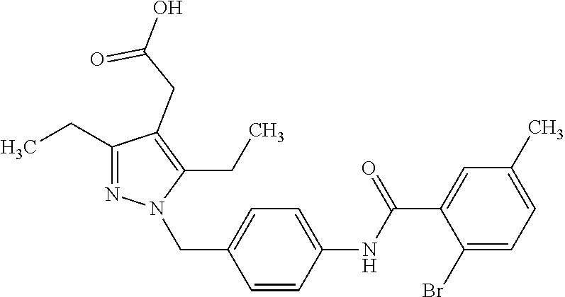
C1(CC)=NN(CC2=CC=C(NC(C3=CC(C)=CC=C3Br)=O)C=C2)C(CC)=C1CC(=O)O
